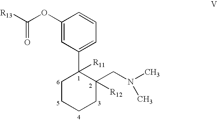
C1(OC([R13])=O)=CC(C2([R11])CCCCC2(CN(C)C)[R12])=CC=C1
